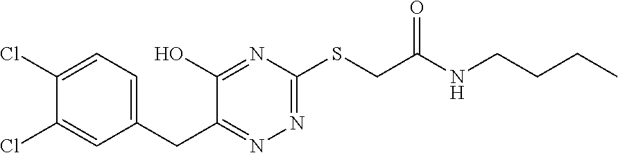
C1(CC2=NN=C(SCC(NCCCC)=O)N=C2O)=CC=C(Cl)C(Cl)=C1
